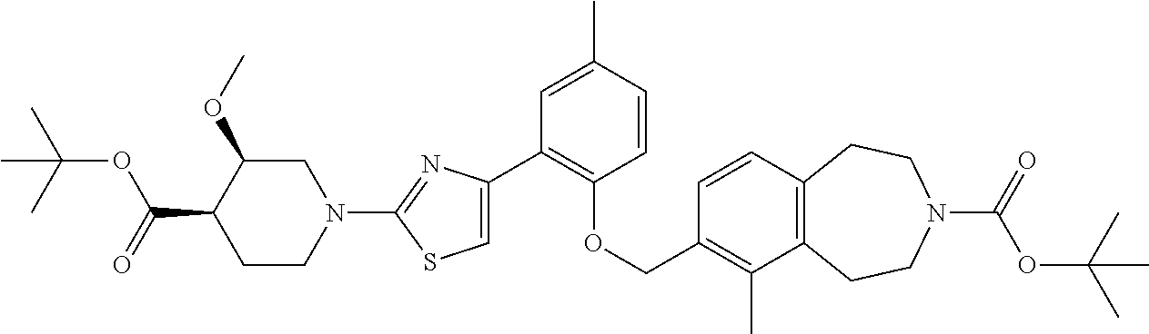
C1(C2=C(OCC3=C(C)C4=C(C=C3)CCN(C(=O)OC(C)(C)C)CC4)C=CC(C)=C2)=CSC(N2CC(OC)C(C(=O)OC(C)(C)C)CC2)=N1
